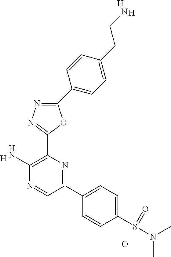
[H].C1(N)=C(C2=NN=C(C3=CC=C(CCN)C=C3)O2)N=C(C2=CC=C(S(N(C)C)=O)C=C2)C=N1.O.[H].[H]
